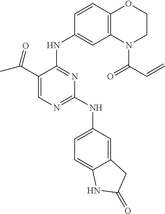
C1(C(=O)C)=CN=C(NC2=CC=C3C(=C2)CC(=O)N3)N=C1NC1=CC2=C(C=C1)OCCN2C(=O)C=C
